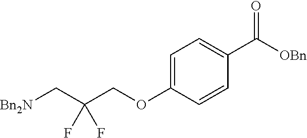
[Bn2N]CC(COC1=CC=C(C([OBn])=O)C=C1)(F)F
